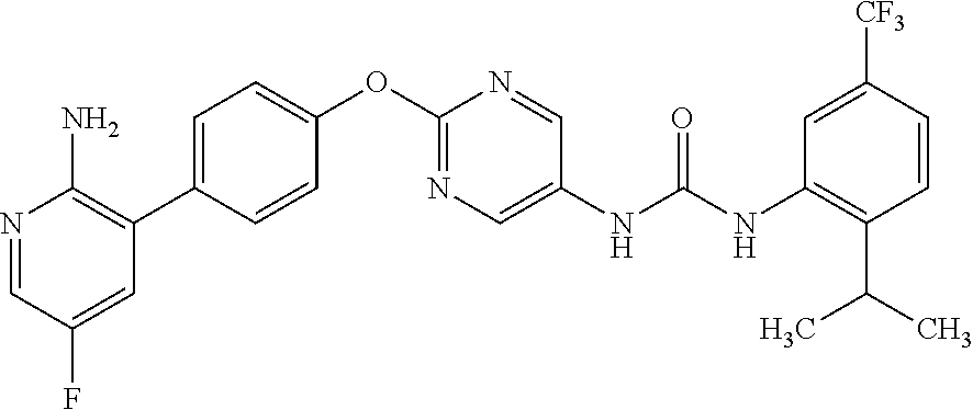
C1=CC(C2=C(N)N=CC(F)=C2)=CC=C1OC1=NC=C(NC(NC2=C(C(C)C)C=CC([CF3])=C2)=O)C=N1
